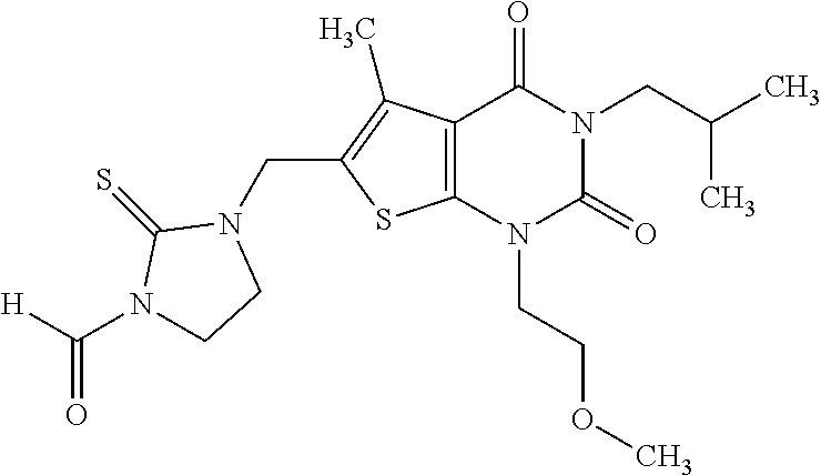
C12=C(N(CCOC)C(=O)N(CC(C)C)C1=O)SC(CN1C(=S)N(C([H])=O)CC1)=C2C
